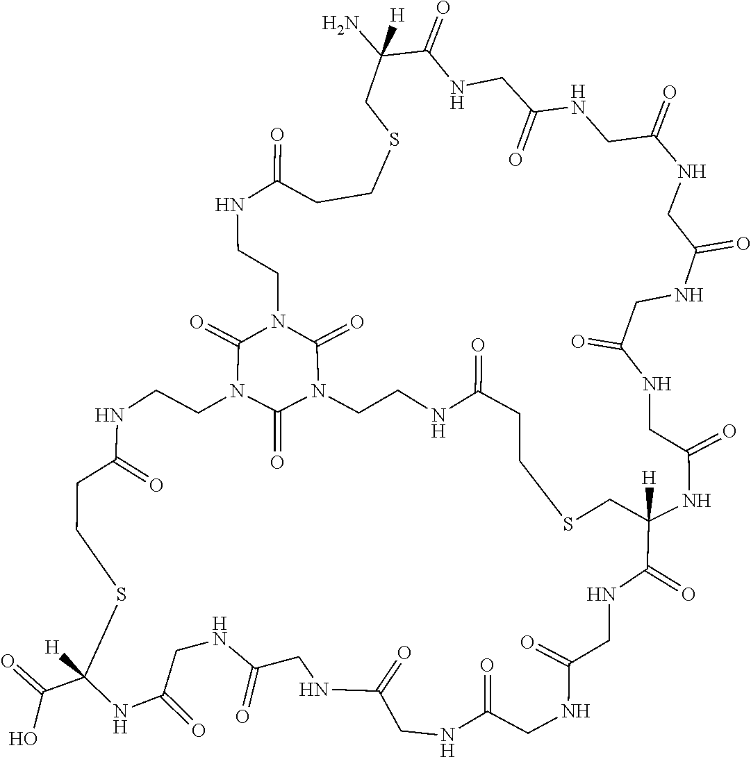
C1CN2C(=O)N3CCNC(=O)CCSCC(N)([H])C(=O)NCC(=O)NCC(=O)NCC(=O)NCC(=O)NCC(=O)NC([H])(C(=O)NCC(=O)NCC(=O)NCC(=O)NCC(=O)NCC(=O)NC(C(=O)O)([H])SCCC(=O)NCCN(C3=O)C2=O)CSCCC(=O)N1
